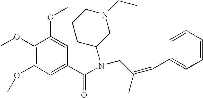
C1(OC)=C(OC)C=C(C(N(C2CN(CC)CCC2)CC(=CC2=CC=CC=C2)C)=O)C=C1OC
